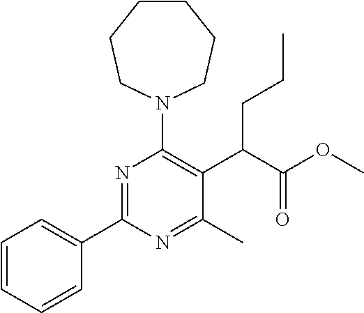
C1=CC=CC(C2=NC(N3CCCCCC3)=C(C(C(OC)=O)CCC)C(C)=N2)=C1
